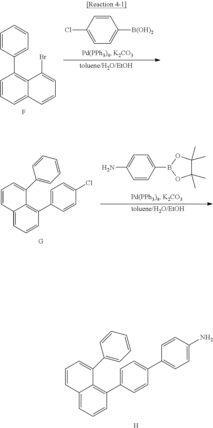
C12=CC=CC(C3=CC=C(C4=CC=C(N)C=C4)C=C3)=C1C(C1=CC=CC=C1)=CC=C2.[H].C12=CC=CC(C3=CC=C(Cl)C=C3)=C1C(C1=CC=CC=C1)=CC=C2.C1=C(N)C=CC(B2OC(C)(C)C(C)(C)O2)=C1.C1=CC=C2C(=C1C1=CC=CC=C1)C(Br)=CC=C2.F.C1=CC(Cl)=CC=C1[B(OH)2]
